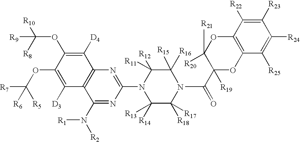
C1([R23])=C([R22])C2=C(C([R25])=C1[R24])OC(C(N1C([R15])([R16])C([R11])([R12])N(C3=NC4=C(C(N([R2])[R1])=N3)C([D3])=C(OC([R7])([R5])[R6])C(OC([R10])([R8])[R9])=C4[D4])C([R14])([R13])C1([R18])[R17])=O)([R19])C([R20])([R21])O2
